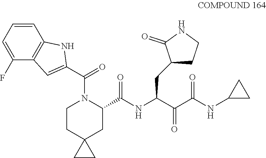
C1=CC2=C(C(F)=C1)C=C(C(N1C(C(=O)NC(CC3CCNC3=O)C(=O)C(=O)NC3CC3)CC3(CC1)CC3)=O)N2
